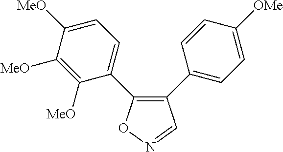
C1(C2=CC=C([OMe])C=C2)=C(C2=CC=C([MeO])C([MeO])=C2[MeO])ON=C1
